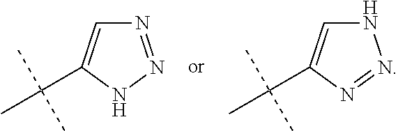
N1=NNC(C(C)(C)C)=C1.N1C=C(C(C)(C)C)N=N1
